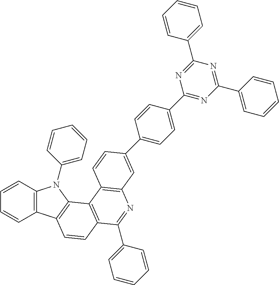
C1=CC2=C(C=C1)C1=C(N2C2=CC=CC=C2)C2=C(C=C1)C(C1=CC=CC=C1)=NC1=C2C=CC(C2=CC=C(C3=NC(C4=CC=CC=C4)=NC(C4=CC=CC=C4)=N3)C=C2)=C1
